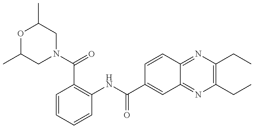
O1C(C)CN(C(=O)C2=C(NC(C3=CC4=NC(CC)=C(CC)N=C4C=C3)=O)C=CC=C2)CC1C
